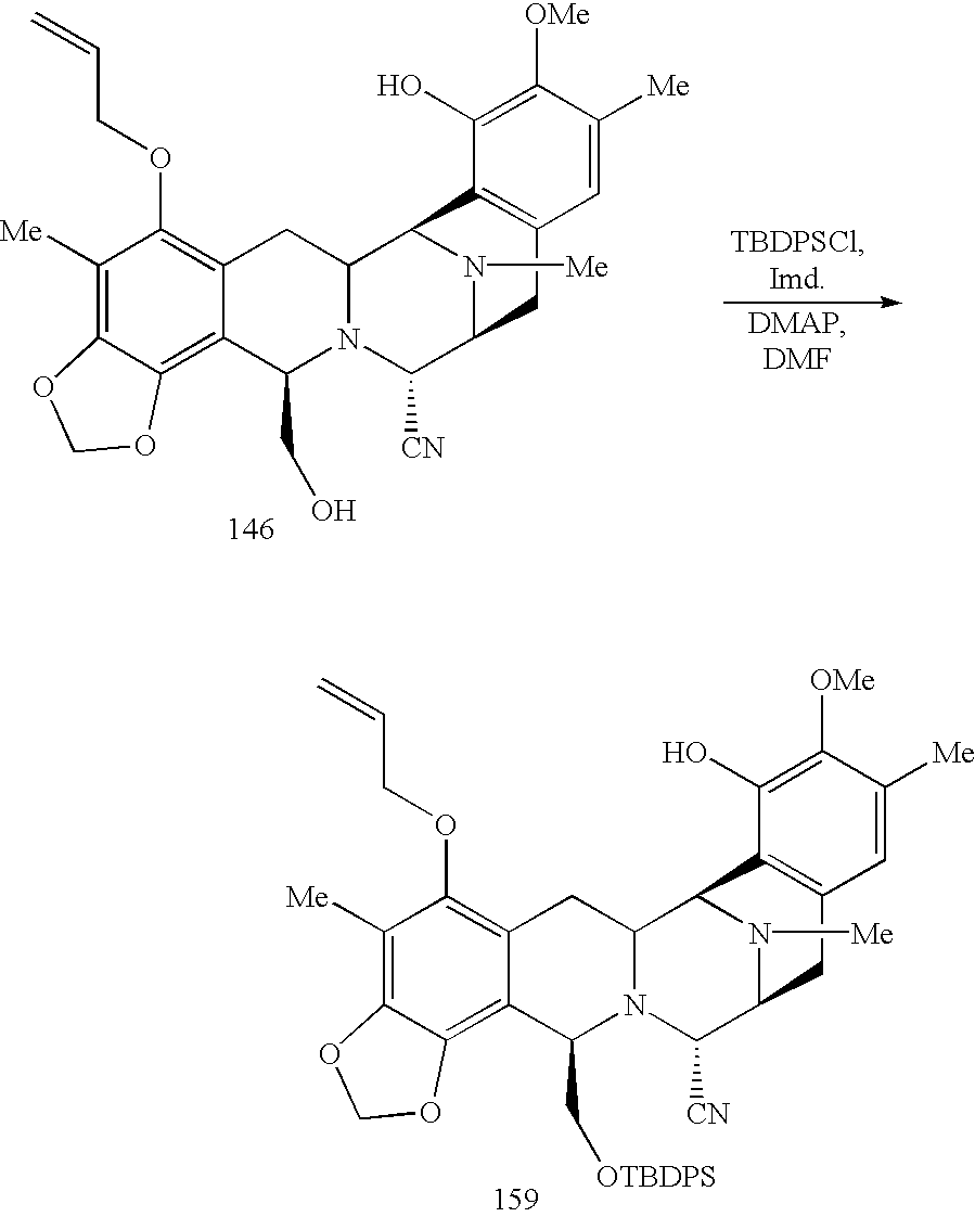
C1([Me])=C2C(=C3C(=C1OCC=C)CC1N(C3C[OTBDPS])C([CN])C3N([Me])C1C1=C(C3)C=C([Me])C([OMe])=C1O)OCO2.C1([Me])=C2C(=C3C(=C1OCC=C)CC1N(C3CO)C([CN])C3N([Me])C1C1=C(C3)C=C([Me])C([OMe])=C1O)OCO2
